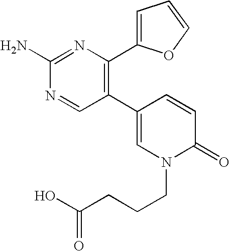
C1(N)=NC(C2=CC=CO2)=C(C2=CN(CCCC(O)=O)C(=O)C=C2)C=N1
